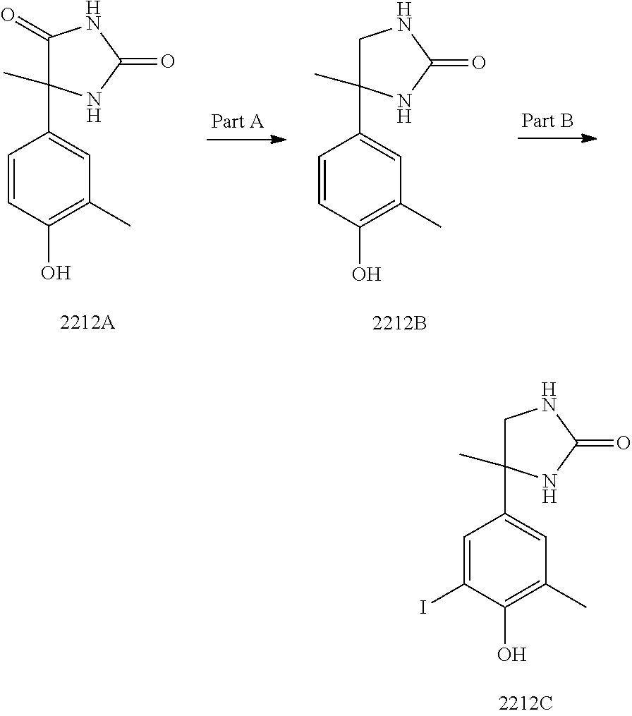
C1=CC(O)=C(C)C=C1C1(C)C(=O)NC(=O)N1.C1=CC(O)=C(C)C=C1C1(C)CNC(=O)N1.C1=C(I)C(O)=C(C)C=C1C1(C)CNC(=O)N1
